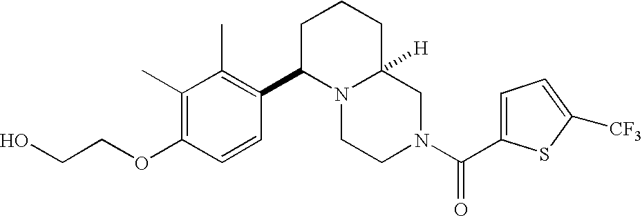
C(OC1=C(C)C(C)=C(C2N3C([H])(CN(C(=O)C4=CC=C([CF3])S4)CC3)CCC2)C=C1)CO
